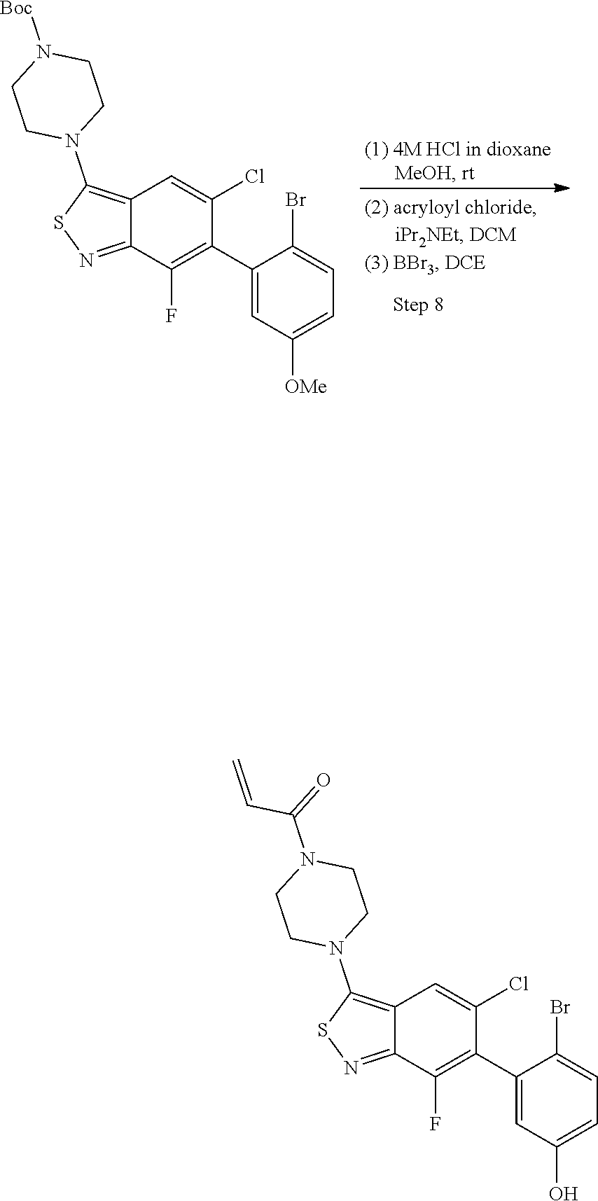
C1=C(Cl)C(C2=CC([OMe])=CC=C2Br)=C(F)C2=NSC(N3CCN([Boc])CC3)=C12.C1=C(Cl)C(C2=CC(O)=CC=C2Br)=C(F)C2=NSC(N3CCN(C(=O)C=C)CC3)=C12
